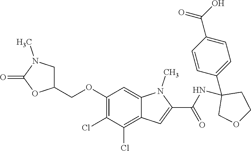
C1(OCC2CN(C)C(=O)O2)=C(Cl)C(Cl)=C2C(=C1)N(C)C(C(NC1(C3=CC=C(C(=O)O)C=C3)COCC1)=O)=C2
